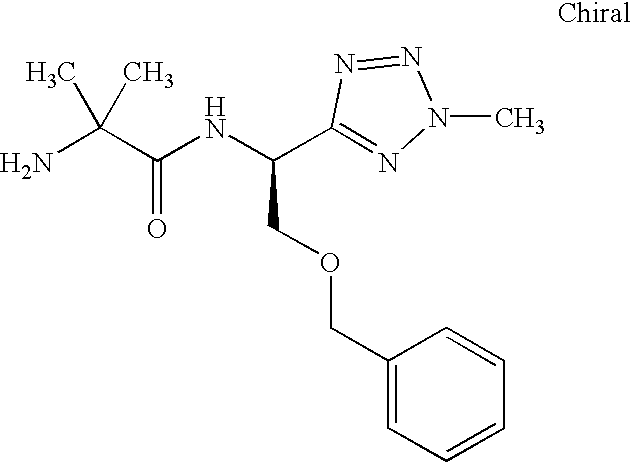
NC(C(NC(C1=NN(C)N=N1)COCC1=CC=CC=C1)=O)(C)C
